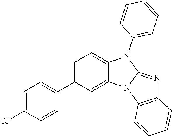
C1=C(Cl)C=CC(C2=CC=C3C(=C2)N2C(=NC4=C2C=CC=C4)N3C2=CC=CC=C2)=C1
